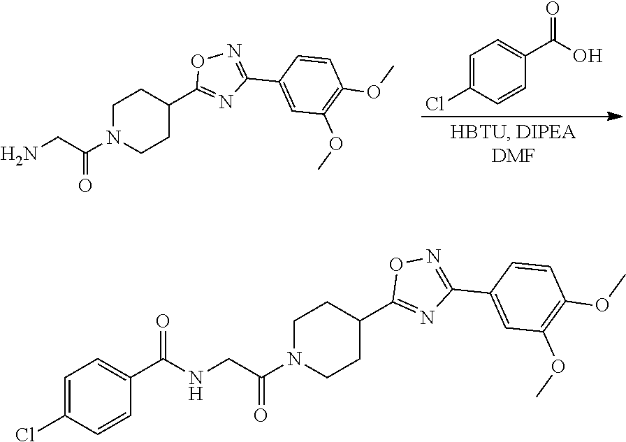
C1CC(C2=NC(C3=CC(OC)=C(OC)C=C3)=NO2)CCN1C(CN)=O.OC(C1=CC=C(Cl)C=C1)=O.C1CC(C2=NC(C3=CC(OC)=C(OC)C=C3)=NO2)CCN1C(CNC(C1=CC=C(Cl)C=C1)=O)=O
